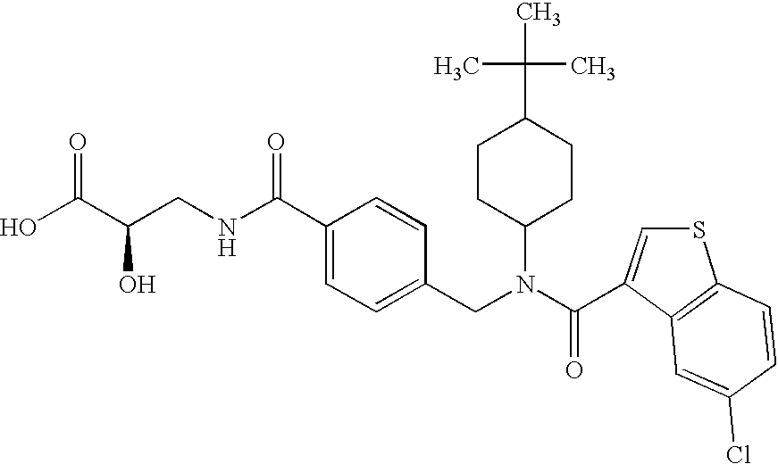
C1(N(CC2=CC=C(C(NCC(C(O)=O)O)=O)C=C2)C(=O)C2=CSC3=C2C=C(Cl)C=C3)CCC(C(C)(C)C)CC1
